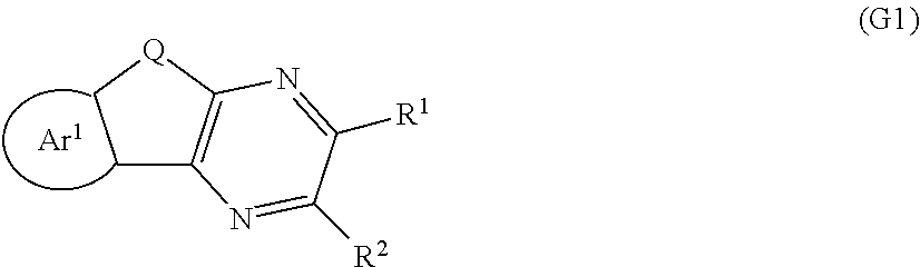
C1C2=C([Q]C1)N=C([R1])C([R2])=N2
